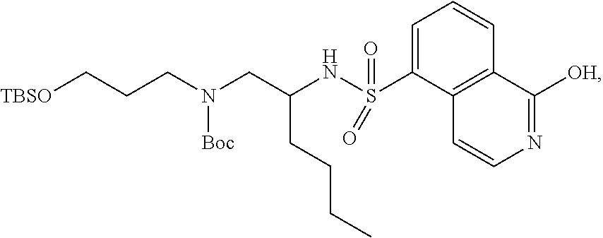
[TBSO]CCCN(CC(NS(=O)(=O)C1=CC=CC2=C1C=CN=C2[OH])CCCC)[Boc]
